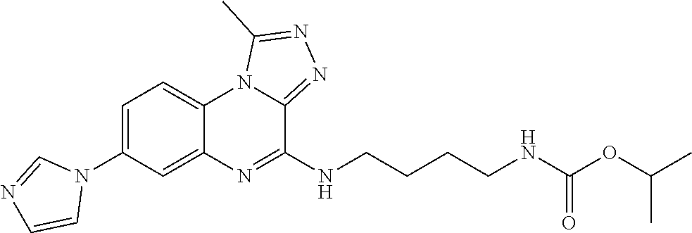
N1(C2=CC=C3C(=C2)N=C(NCCCCNC(OC(C)C)=O)C2=NN=C(C)N32)C=NC=C1
